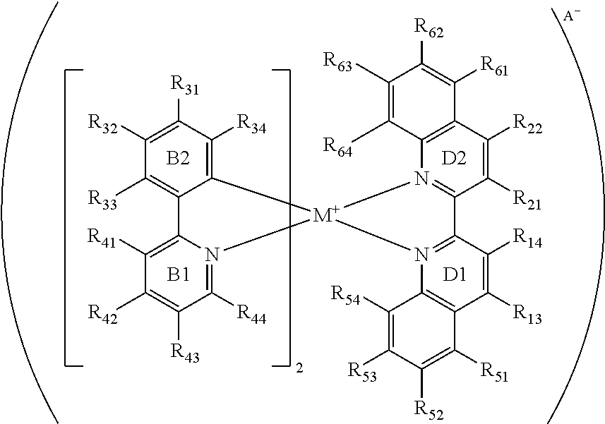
C1([R32])=C([R31])C([R34])=C2C(=C1[R33])C1=C([R41])C([R42])=C([R43])C([R44])=N1[M+]21N2=C(C([R21])=C([R22])C3=C2C([R64])=C([R63])C([R62])=C3[R61])C2=N1C1=C(C([R13])=C2[R14])C([R51])=C([R52])C([R53])=C1[R54].[B2].[B1].[D2].[D1]
